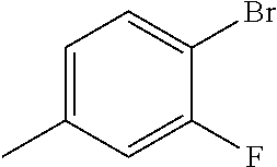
C1=C(C)C=C(F)C(Br)=C1
